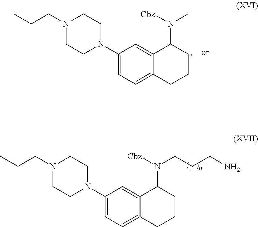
C1(N2CCN(CCC)CC2)=CC=C2C(=C1)C(N([Cbz])C)CCC2.C1(N2CCN(CCC)CC2)=CC=C2C(=C1)C(N([Cbz])CCC[NH2])CCC2
